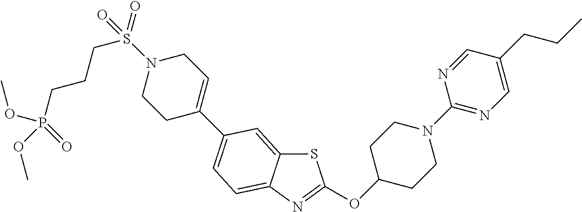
S1C2=CC(C3=CCN(S(=O)(CCCP(=O)(OC)OC)=O)CC3)=CC=C2N=C1OC1CCN(C2=NC=C(CCC)C=N2)CC1
